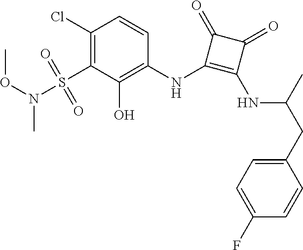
C1(Cl)=C(S(N(OC)C)(=O)=O)C(O)=C(NC2=C(NC(CC3=CC=C(F)C=C3)C)C(=O)C2=O)C=C1
